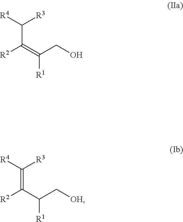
C(C(=C(CO)[R1])[R2])([R4])[R3].C(=C(C(C[OH])[R1])[R2])([R4])[R3]
